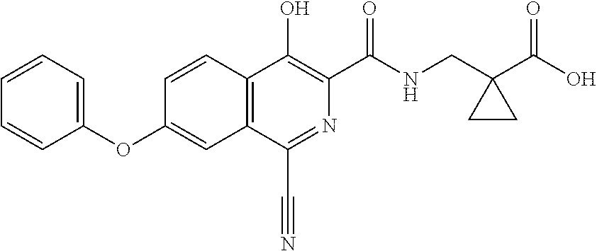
C1=CC2=C(C=C1OC1=CC=CC=C1)C(C#N)=NC(C(NCC1(C(O)=O)CC1)=O)=C2O
